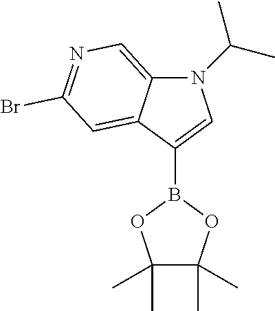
N1(C(C)C)C2=CN=C(Br)C=C2C(B2OC(C)(C)C(C)(C)O2)=C1
